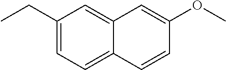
C1(CC)=CC=C2C(=C1)C=C(OC)C=C2
